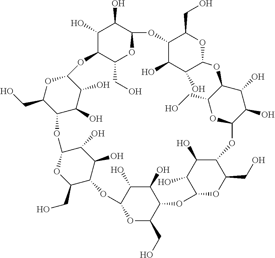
C1(O)C2C(CO)OC(C1O)OC1C(O)C(O)C(OC1CO)OC1C(O)C(O)C(OC3C(CO)OC(OC4C(CO)OC(OC5C(CO)OC(OC6C(CO)OC(O2)C(O)C6O)C(O)C5O)C(O)C4O)C(O)C3O)OC1CO
